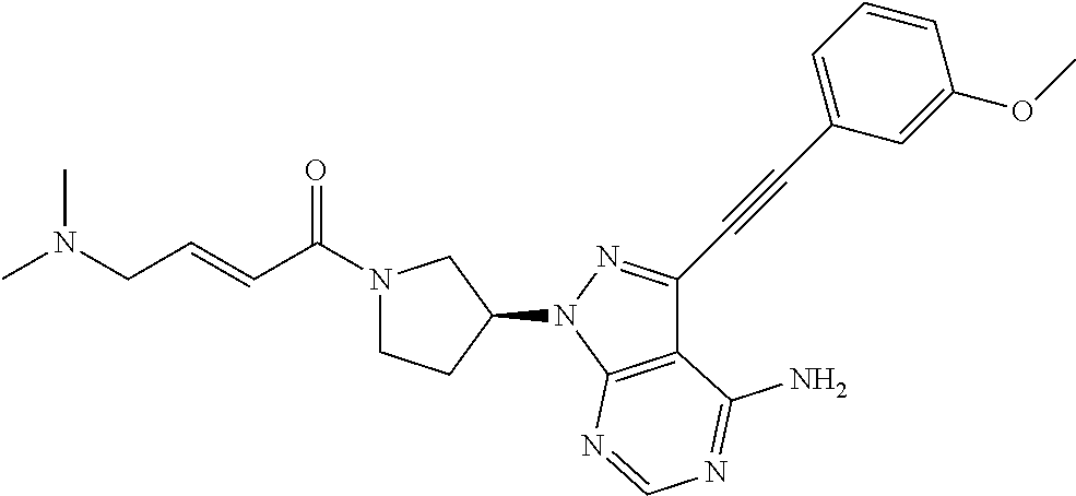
C12=C(N(C3CN(C(C=CCN(C)C)=O)CC3)N=C1C#CC1=CC=CC(OC)=C1)N=CN=C2N
